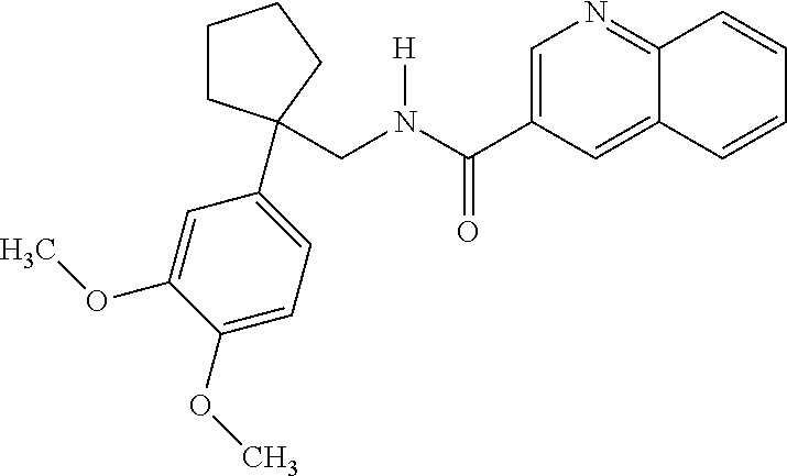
C1=CC2=NC=C(C(N(CC3(C4=CC=C(OC)C(OC)=C4)CCCC3)[H])=O)C=C2C=C1
